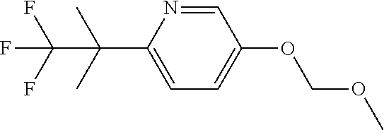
C1=NC(C(C)(C)C(F)(F)F)=CC=C1OCOC
